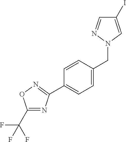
C1(C(F)(F)F)=NC(C2=CC=C(CN3C=C(I)C=N3)C=C2)=NO1
